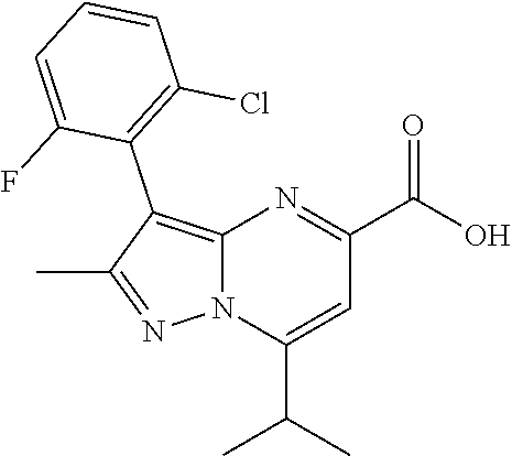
C1=CC=C(F)C(C2=C3N(N=C2C)C(C(C)C)=CC(C(=O)O)=N3)=C1Cl
